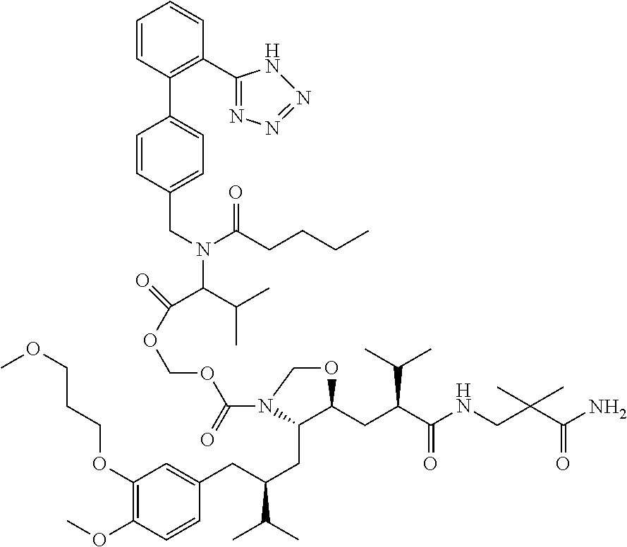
NC(C(CNC(C(CC1C(CC(C(C)C)CC2=CC(OCCCOC)=C(OC)C=C2)N(C(OCOC(C(C(C)C)N(CC2=CC=C(C3=C(C4=NN=NN4)C=CC=C3)C=C2)C(CCCC)=O)=O)=O)CO1)C(C)C)=O)(C)C)=O
